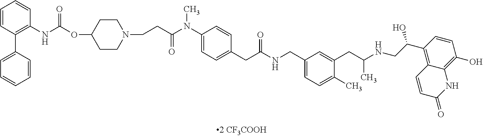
C1=CC(C2=CC=CC=C2)=C(NC(=O)OC2CCN(CCC(N(C3=CC=C(CC(NCC4=CC=C(C)C(CC(NCC(C5=C6C(=C(O)C=C5)NC(=O)C=C6)O)C)=C4)=O)C=C3)C)=O)CC2)C=C1
